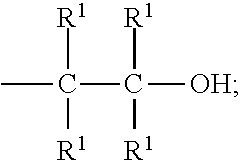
C(C([OH])([R1])[R1])(C)([R1])[R1]
